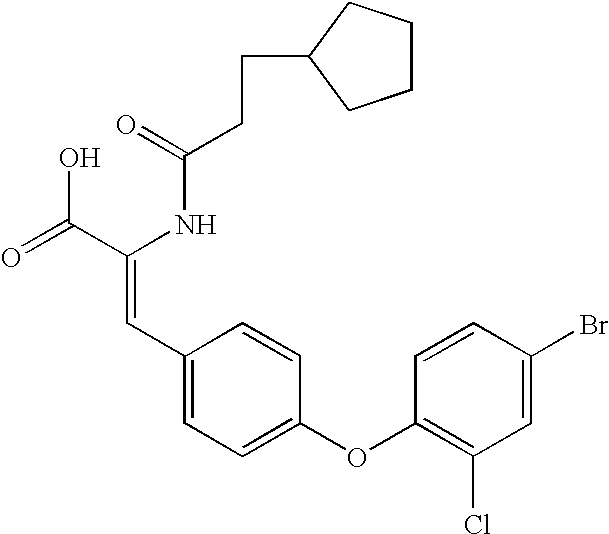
C(=O)(NC(C(=O)O)=CC1=CC=C(OC2=C(Cl)C=C(Br)C=C2)C=C1)CCC1CCCC1
